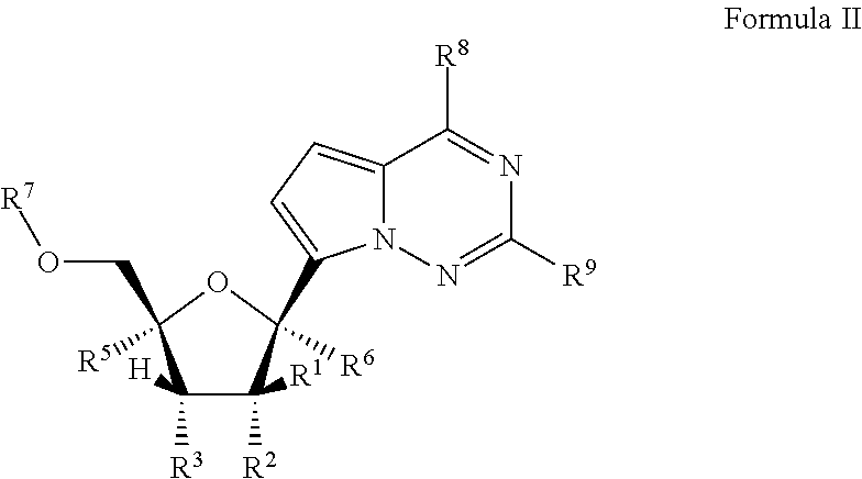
C12=CC=C(C3([R6])C([R2])([R1])C([H])([R3])C(CO[R7])([R5])O3)N1N=C([R9])N=C2[R8]
